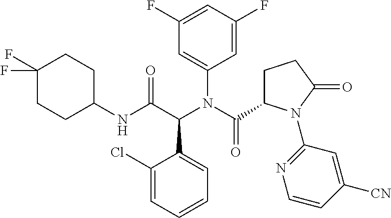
C1(Cl)=CC=CC=C1C(C(NC1CCC(F)(F)CC1)=O)N(C(C1CCC(=O)N1C1=NC=CC([CN])=C1)=O)C1=CC(F)=CC(F)=C1
